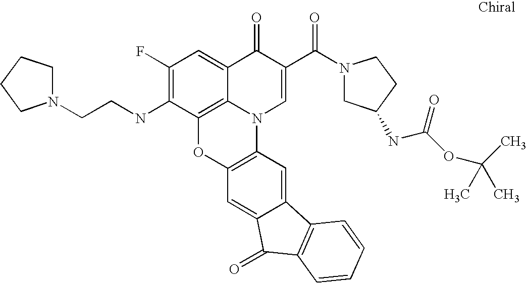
C12=C3C(=CC(F)=C1NCCN1CCCC1)C(=O)C(C(=O)N1CC(NC(OC(C)(C)C)=O)CC1)=CN3C1=C(O2)C=C2C(=C1)C1=C(C2=O)C=CC=C1
